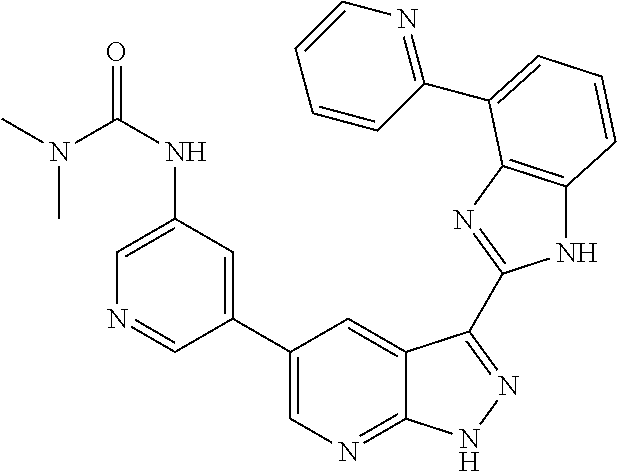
C1(C2=CN=C3C(=C2)C(C2=NC4=C(N2)C=CC=C4C2=NC=CC=C2)=NN3)=CC(NC(N(C)C)=O)=CN=C1
